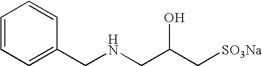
C1=CC=C(CNCC(C[SO3Na])O)C=C1
